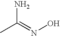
CC(=NO)N
